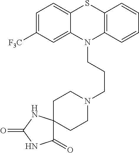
C1=C([F3C])C=C2C(=C1)SC1=C(N2CCCN2CCC3(CC2)C(=O)NC(=O)N3)C=CC=C1
